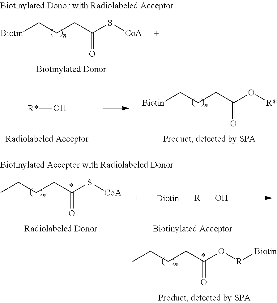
[Biotin]CCCC(S[CoA])=O.[R*]O.[Biotin]CCCC(O[R*])=O.[Biotin][R]O.CCCCC(S[CoA])=O.CCCCC(O[R][Biotin])=O
